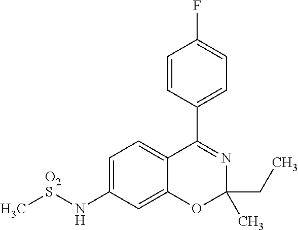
C1=CC(C2=NC(C)(CC)OC3=CC(N[O2S]C)=CC=C23)=CC=C1F
